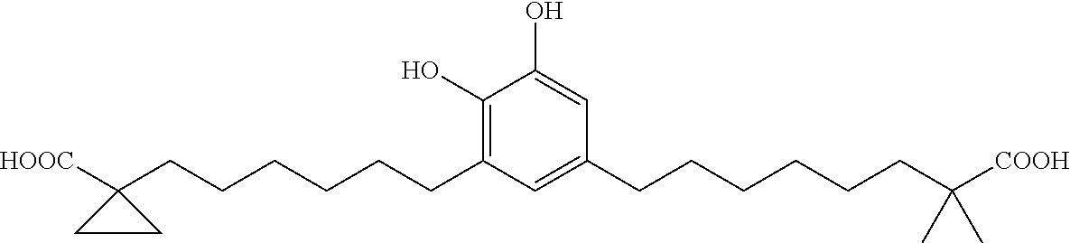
C1(O)=C(CCCCCCC2([HOOC])CC2)C=C(CCCCCCC(C)(C)[COOH])C=C1O
